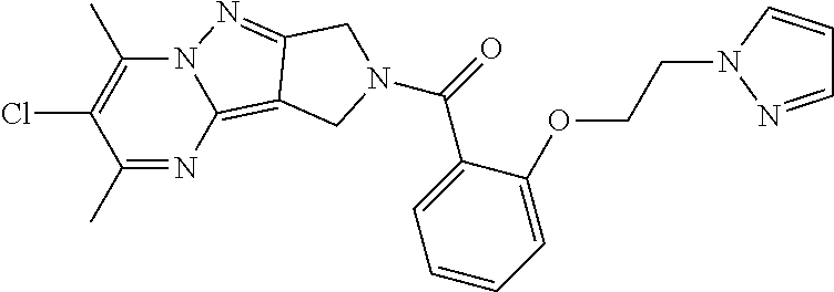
C1(C)=NC2=C3C(=NN2C(C)=C1Cl)CN(C(C1=CC=CC=C1OCCN1N=CC=C1)=O)C3
